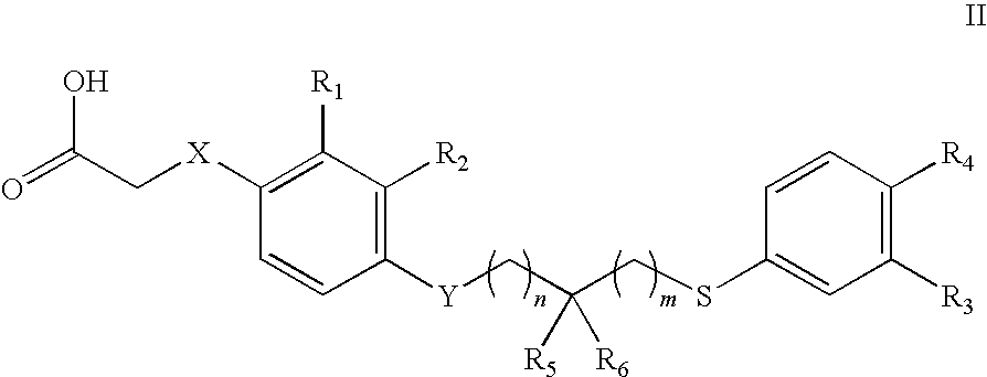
O=C(C[X]C1=C([R1])C([R2])=C([Y]CC(CSC2=CC([R3])=C([R4])C=C2)([R5])[R6])C=C1)O
